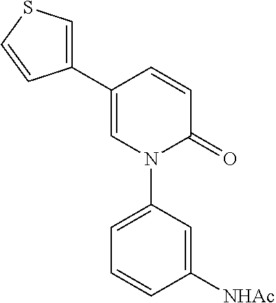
C1(C2=CSC=C2)=CN(C2=CC=CC([NHAc])=C2)C(=O)C=C1
